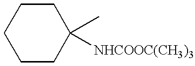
C1CCCC(C)([NHCOOC(CH3)3])C1
